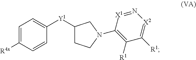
C1=C([R4x])C=CC([Y1]C2CCN(C3=C([R1])C([R1])=[X2]N=[X1]3)C2)=C1
